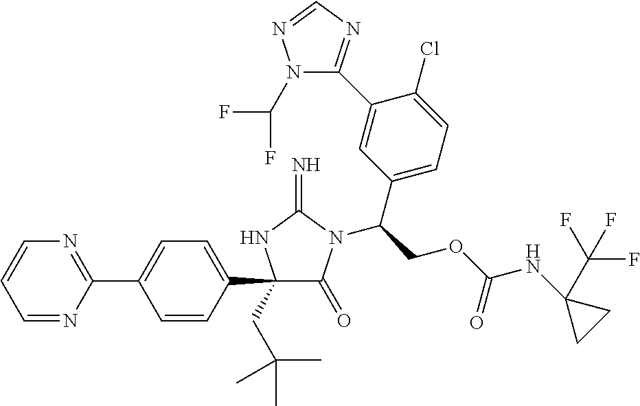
C1(C2=CC=C(C3(CC(C)(C)C)C(=O)N(C(COC(NC4(C(F)(F)F)CC4)=O)C4=CC=C(Cl)C(C5=NC=NN5C(F)F)=C4)C(=N)N3)C=C2)=NC=CC=N1
